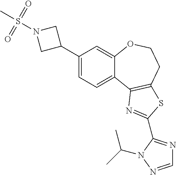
C1(C2CN(S(C)(=O)=O)C2)=CC=C2C(=C1)OCCC1=C2N=C(C2=NC=NN2C(C)C)S1
